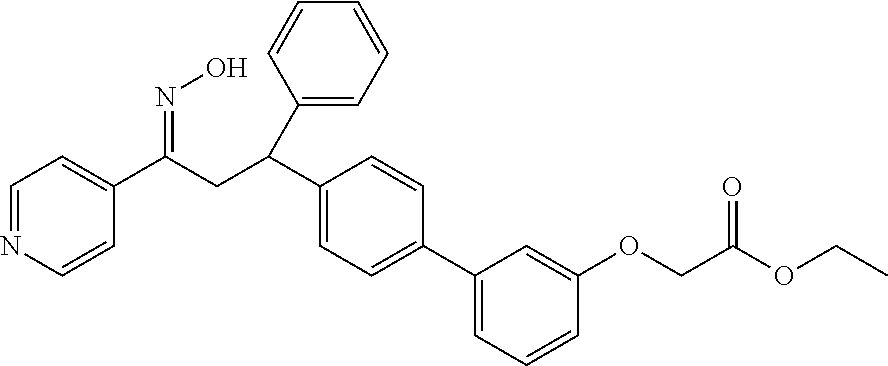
C1=NC=CC(C(CC(C2=CC=C(C3=CC=CC(OCC(OCC)=O)=C3)C=C2)C2=CC=CC=C2)=NO)=C1
